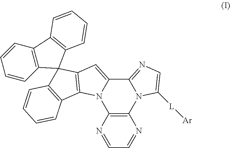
C12=C(N=CC=N1)N1C(=NC=C1[L][Ar])C1=CC3=C(N21)C1=C(C32C3=C(C=CC=C3)C3=C2C=CC=C3)C=CC=C1
